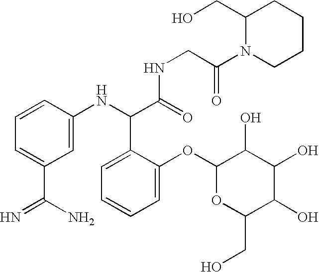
C1=CC=C(C(N)=N)C=C1NC(C(=O)NCC(N1CCCCC1CO)=O)C1=CC=CC=C1OC1OC(CO)C(O)C(O)C1O
